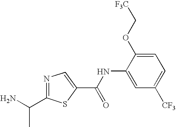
C1=C(OC[F3C])C(NC(C2=CN=C(C(N)C)S2)=O)=CC([CF3])=C1
